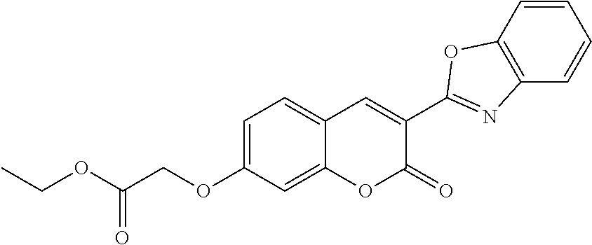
CCOC(COC1=CC=C2C(=C1)OC(=O)C(C1=NC3=C(C=CC=C3)O1)=C2)=O
